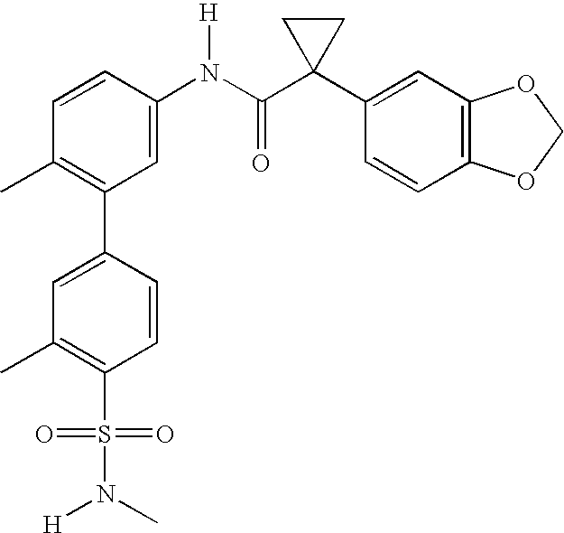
C1(N(C(C2(C3=CC4=C(C=C3)OCO4)CC2)=O)[H])=CC(C2=CC(C)=C(S(=O)(=O)N(C)[H])C=C2)=C(C)C=C1
